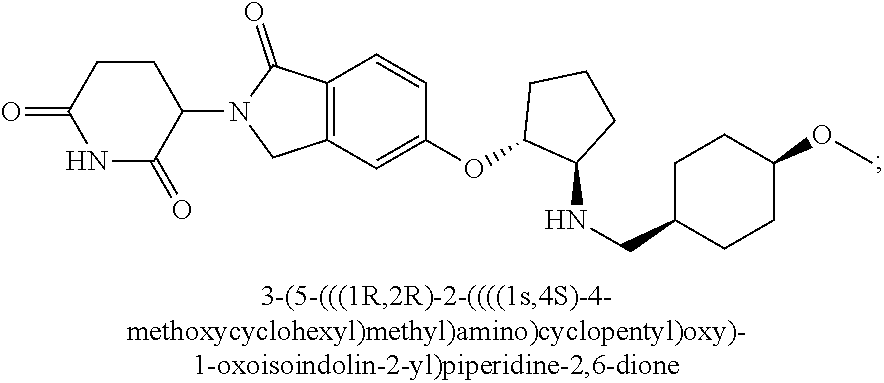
C1CC(=O)NC(=O)C1N1CC2=C(C1=O)C=CC(OC1C(NCC3CCC(OC)CC3)CCC1)=C2
